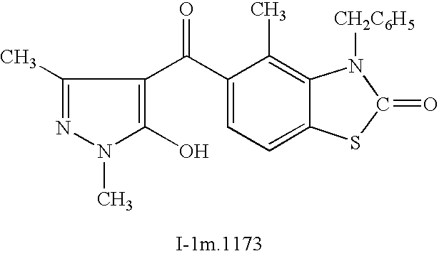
N1(C)C(O)=C(C(C2=CC=C3C(=C2C)N([CH2C6H5])C(=O)S3)=O)C(C)=N1
